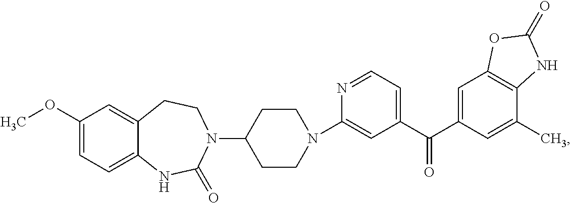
N1=CC=C(C(C2=CC3=C(C(C)=C2)NC(=O)O3)=O)C=C1N1CCC(N2C(=O)NC3=CC=C(OC)C=C3CC2)CC1
